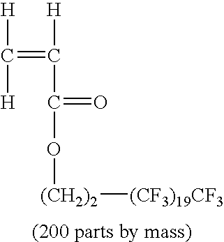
[H]C([H])=C([H])C(=O)O[(CH2)2][(CF3)19CF3]
